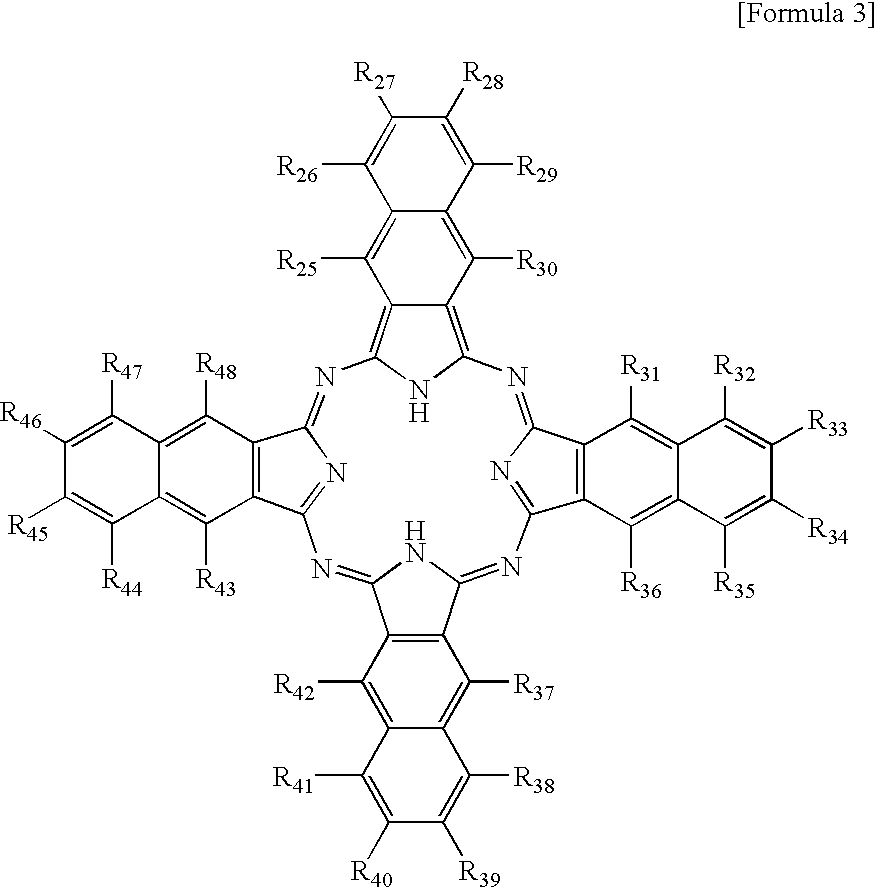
C12=NC3=NC(=NC4=C5C(=C(N=C6C7=C(C(=N6)N=C(C6=C1C([R42])=C1C(=C6[R37])C([R38])=C([R39])C([R40])=C1[R41])N2)C([R36])=C1C(=C7[R31])C([R32])=C([R33])C([R34])=C1[R35])N4)C([R30])=C1C(=C5[R25])C([R26])=C([R27])C([R28])=C1[R29])C1=C3C([R43])=C2C(=C1[R48])C([R47])=C([R46])C([R45])=C2[R44]
